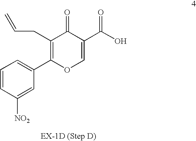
C(C1=C(C2=CC=CC([NO2])=C2)OC=C(C(O)=O)C1=O)C=C
